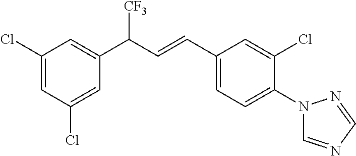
C1(C(C=CC2=CC=C(N3C=NC=N3)C(Cl)=C2)[CF3])=CC(Cl)=CC(Cl)=C1
